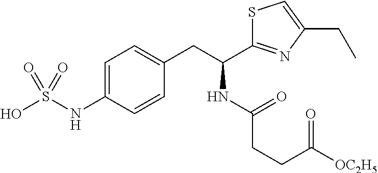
C1=C(NS(O)(=O)=O)C=CC(CC(C2=NC(CC)=CS2)NC(CCC(=O)[OC2H5])=O)=C1
